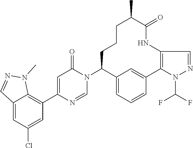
C12=C(C3=CC(=O)N(C4C5=CC=CC(=C5)C5=C(NC(=O)C(C)CCC4)C=NN5C(F)F)C=N3)C=C(Cl)C=C1C=NN2C
